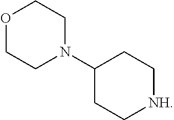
C1(N2CCOCC2)CC[NH]CC1
